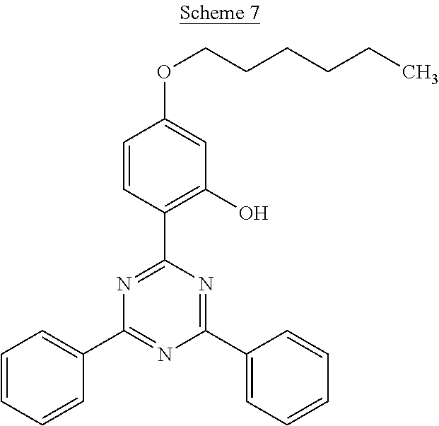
C1=CC(C2=NC(C3=CC=CC=C3)=NC(C3=CC=CC=C3)=N2)=C(O)C=C1OCCCCCC
